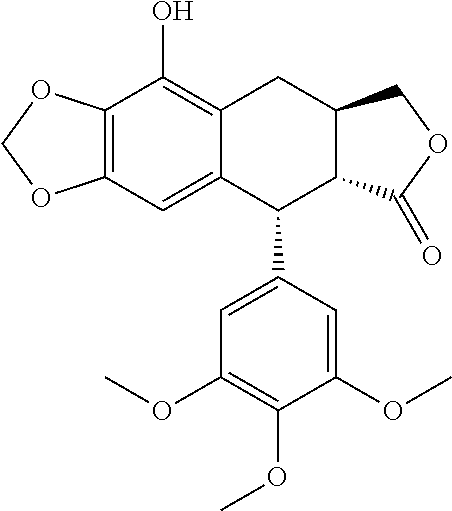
C12=C(OCO1)C(O)=C1C(=C2)C(C2=CC(OC)=C(OC)C(OC)=C2)C2C(C1)COC2=O
